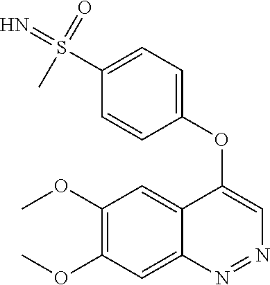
C1(OC)=C(OC)C=C2C(=C1)C(OC1=CC=C(S(=N)(C)=O)C=C1)=CN=N2
